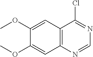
C12=C(N=CN=C1Cl)C=C(OC)C(OC)=C2
